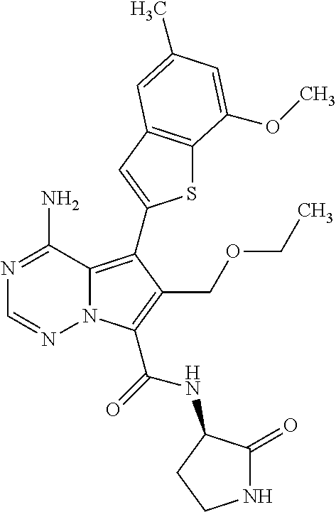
C1(N)=NC=NN2C1=C(C1=CC3=C(S1)C(OC)=CC(C)=C3)C(COCC)=C2C(NC1C(=O)NCC1)=O
